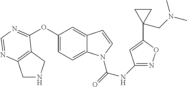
C1NCC2=C1N=CN=C2OC1=CC=C2C(=C1)C=CN2C(=O)NC1=NOC(C2(CN(C)C)CC2)=C1
